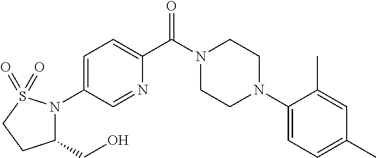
C1=C(N2C(CO)CCS2(=O)=O)C=NC(C(N2CCN(C3=CC=C(C)C=C3C)CC2)=O)=C1
